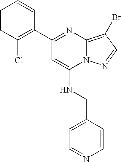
C1=NC=CC(CNC2=CC(C3=C(Cl)C=CC=C3)=NC3=C(Br)C=NN23)=C1
